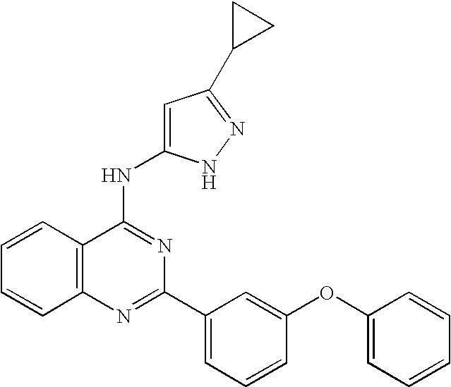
C12=C(N=C(C3=CC=CC(OC4=CC=CC=C4)=C3)N=C1NC1=CC(C3CC3)=NN1)C=CC=C2
